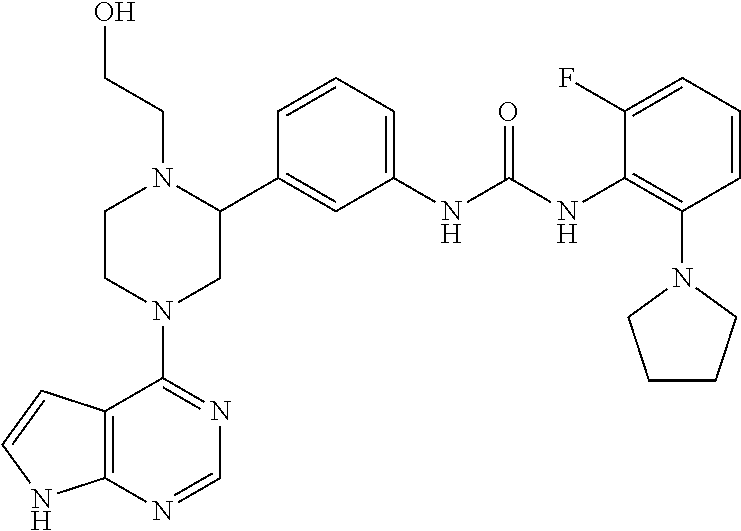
C12=C(N=CN=C1N1CC(C3=CC(NC(NC4=C(N5CCCC5)C=CC=C4F)=O)=CC=C3)N(CCO)CC1)NC=C2
